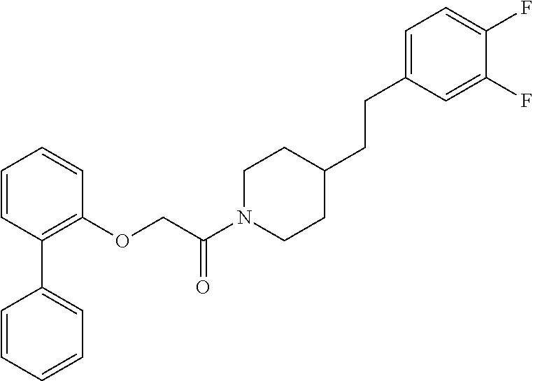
C1=CC=CC=C1C1=C(OCC(N2CCC(CCC3=CC=C(F)C(F)=C3)CC2)=O)C=CC=C1
